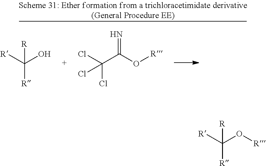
ClC(Cl)(C(O[R])=N)Cl.[R]C([R])(O)[R].[R]C([R])(O[R])[R]
